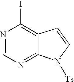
N1=CN=C2C(=C1I)C=CN2[Ts]
